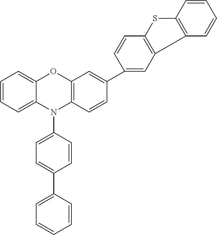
C1=CC=C2C(=C1)OC1=C(N2C2=CC=C(C3=CC=CC=C3)C=C2)C=CC(C2=CC3=C(C=C2)SC2=C3C=CC=C2)=C1
